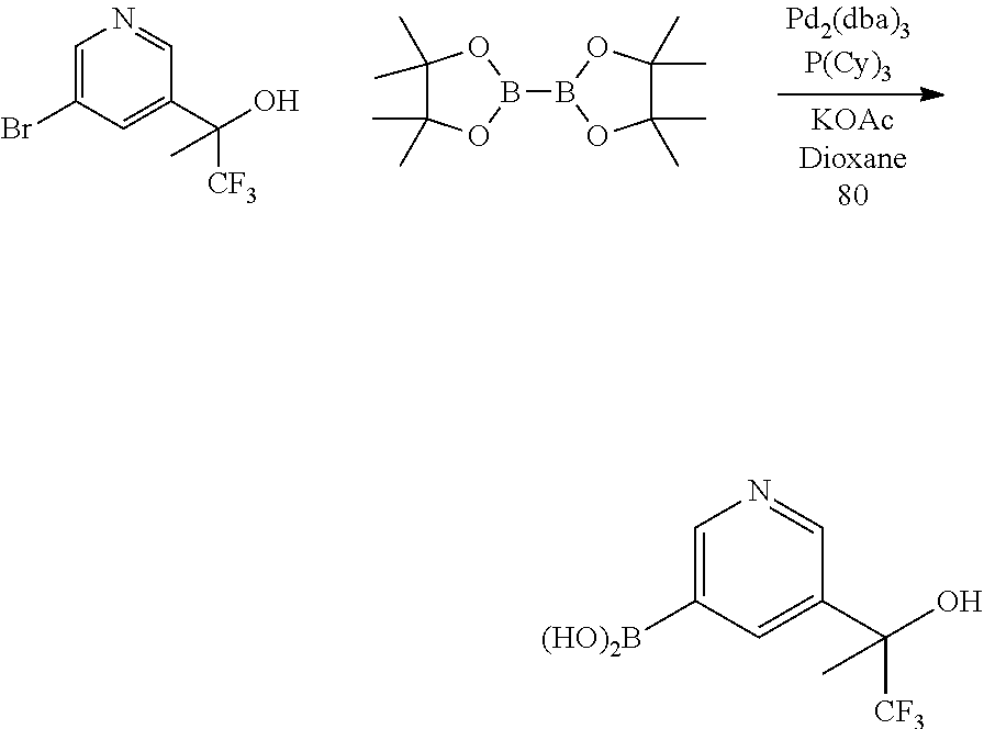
C1=C(Br)C=C(C([CF3])(O)C)C=N1.B1(B2OC(C)(C)C(C)(C)O2)OC(C)(C)C(C)(C)O1.C1=C([(HO)2B])C=C(C([CF3])(O)C)C=N1
